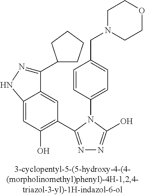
C1=C2C(=CC(C3=NN=C(O)N3C3=CC=C(CN4CCOCC4)C=C3)=C1O)C(C1CCCC1)=NN2
